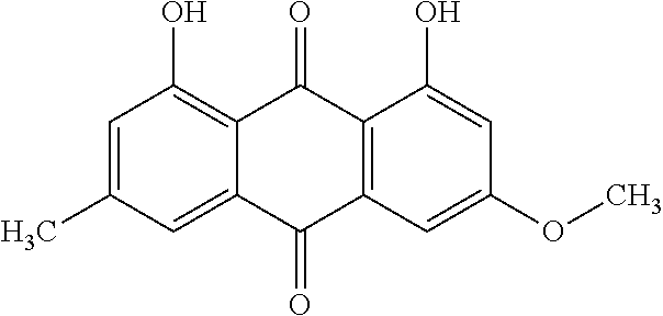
C1=C(C)C=C2C(=C1O)C(=O)C1=C(C2=O)C=C(OC)C=C1O
